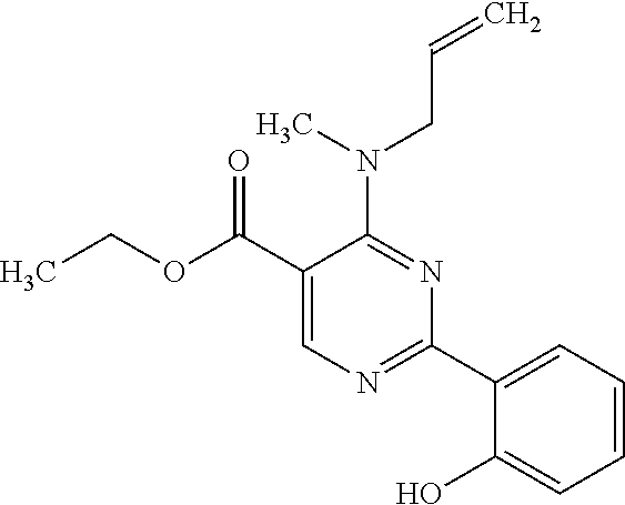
N(C1=NC(C2=CC=CC=C2O)=NC=C1C(OCC)=O)(CC=C)C
